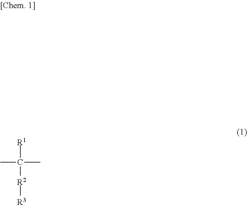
C([R1])([R2][R3])(C)C
